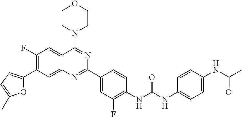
O1C(C2=C(F)C=C3C(=C2)N=C(C2=CC(F)=C(NC(NC4=CC=C(NC(C)=O)C=C4)=O)C=C2)N=C3N2CCOCC2)=CC=C1C
